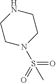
C1N(S(=O)(=O)C)CCNC1
